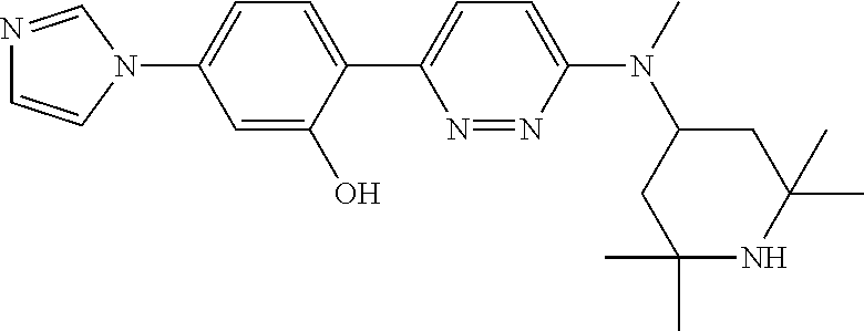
N1=NC(N(C2CC(C)(C)NC(C)(C)C2)C)=CC=C1C1=CC=C(N2C=NC=C2)C=C1O
